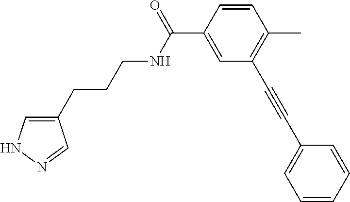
N(C(C1=CC(C#CC2=CC=CC=C2)=C(C)C=C1)=O)CCCC1=CNN=C1
